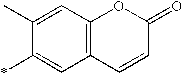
C1=C(C)C(*)=CC2=C1OC(=O)C=C2
